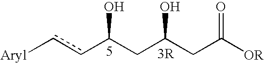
[Aryl]ccC(CC(CC([OR])=O)O)O
